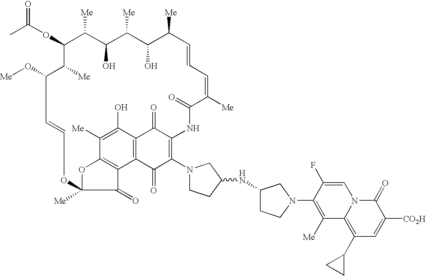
C1=CC=C([Me])C(=O)NC2=C(N3CCC(NC4CCN(C5=C([Me])C6=C(C7CC7)C=C([CO2H])C(=O)N6C=C5F)C4)C3)C(=O)C3=C(C(O)=C([Me])C4=C3C(=O)C([Me])(OC=CC(O[Me])C([Me])C(OC(C)=O)C([Me])C(O)C([Me])C(O)C1[Me])O4)C2=O
